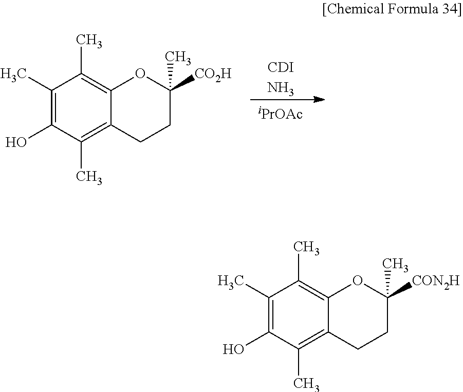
[iPrOAc].C1(C)=C(O)C(C)=C2C(=C1C)OC([CO2H])(C)CC2.C1(C)=C(O)C(C)=C2C(=C1C)OC([CON2H])(C)CC2
